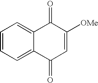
C1=CC=C2C(=C1)C(=O)C([OMe])=CC2=O
